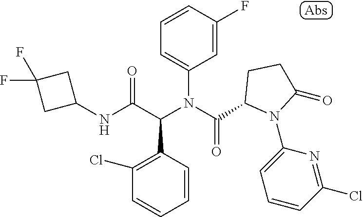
C1=CC(F)=CC(N(C(=O)C2N(C3=CC=CC(Cl)=N3)C(=O)CC2)C(C(NC2CC(F)(F)C2)=O)C2=C(Cl)C=CC=C2)=C1
